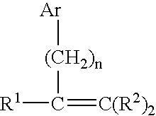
[Ar][(CH2)n]C(=[C(R2)2])[R1]
